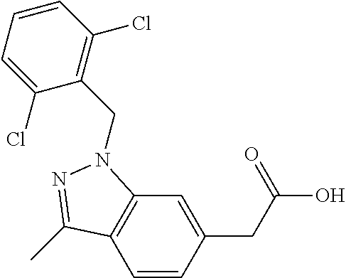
C1=CC(CC(=O)O)=CC2=C1C(C)=NN2CC1=C(Cl)C=CC=C1Cl
